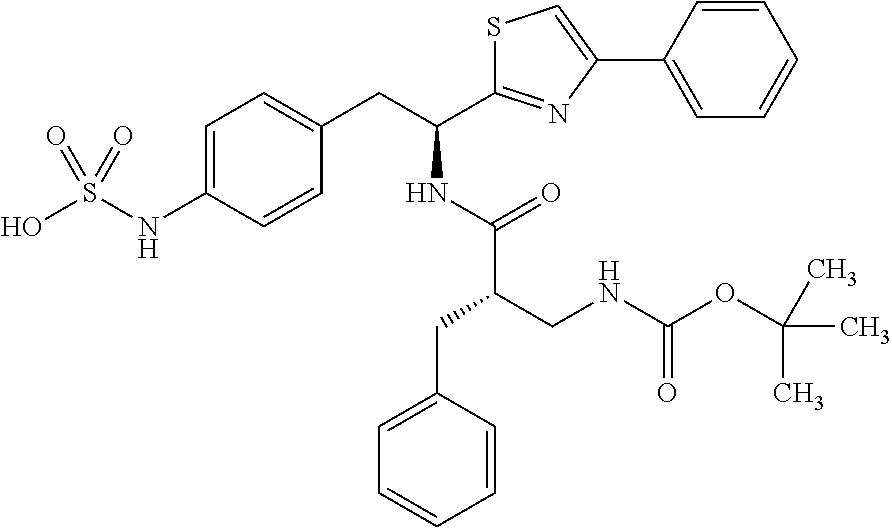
C1=C(NS(O)(=O)=O)C=CC(CC(C2=NC(C3=CC=CC=C3)=CS2)NC(=O)C(CC2=CC=CC=C2)CNC(OC(C)(C)C)=O)=C1
